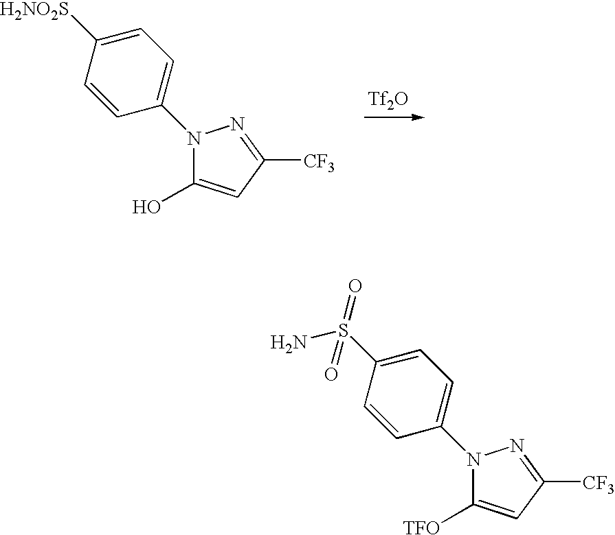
[Tf2O].N1(C2=CC=C([H2NO2S])C=C2)C(O)=CC([CF3])=N1.N1(C2=CC=C(S(=O)(=O)N)C=C2)C([TFO])=CC([CF3])=N1
